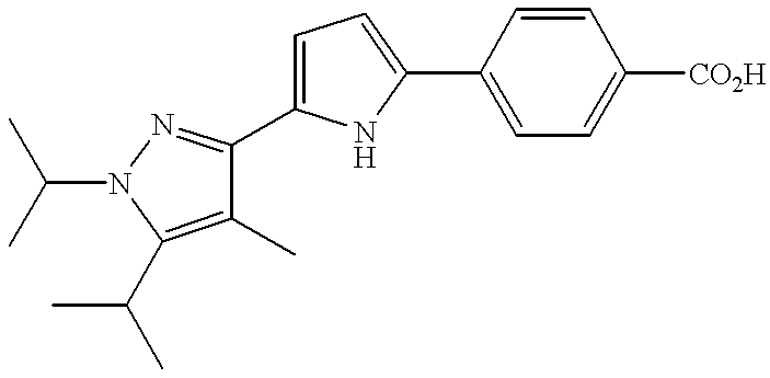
C1=CC(C2=CC=C(C3=NN(C(C)C)C(C(C)C)=C3C)N2)=CC=C1[CO2H]
